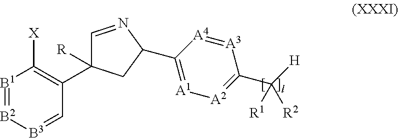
[B1]1=[B2][B3]=CC(C2([R])C=NC(C3=[A1][A2]=C(C([H])([R1])[R2])[A3]=[A4]3)C2)=C1[X]
